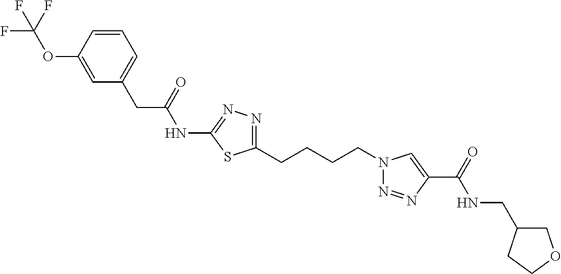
C1=CC(OC(F)(F)F)=CC(CC(=O)NC2=NN=C(CCCCN3N=NC(C(=O)NCC4COCC4)=C3)S2)=C1
